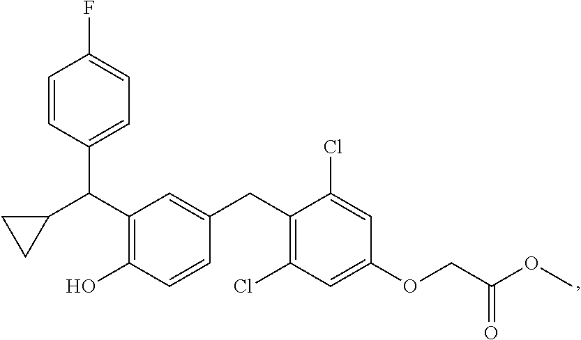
C(C1=C(O)C=CC(CC2=C(Cl)C=C(OCC(OC)=O)C=C2Cl)=C1)(C1=CC=C(F)C=C1)C1CC1
